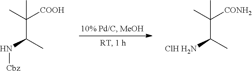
CC(C)([COOH])C(N[Cbz])C.CC(C)([CONH2])C([ClH H2N])C
